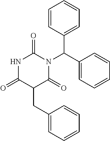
C1=CC(C(C2=CC=CC=C2)N2C(=O)NC(=O)C(CC3=CC=CC=C3)C2=O)=CC=C1
